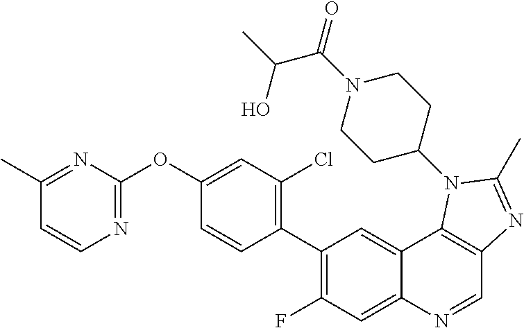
C1(C)=NC(OC2=CC(Cl)=C(C3=C(F)C=C4C(=C3)C3=C(C=N4)N=C(C)N3C3CCN(C(=O)C(C)O)CC3)C=C2)=NC=C1
